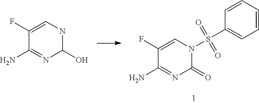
C1(N)=NC(=O)N(S(C2=CC=CC=C2)(=O)=O)C=C1F.C1(N)=NC(O)NC=C1F
